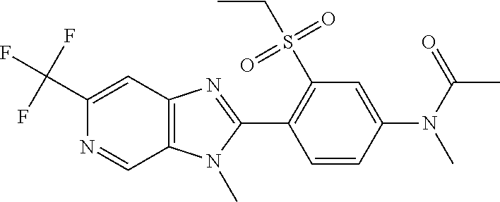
C1(C(F)(F)F)=CC2=C(C=N1)N(C)C(C1=C(S(CC)(=O)=O)C=C(N(C(C)=O)C)C=C1)=N2
